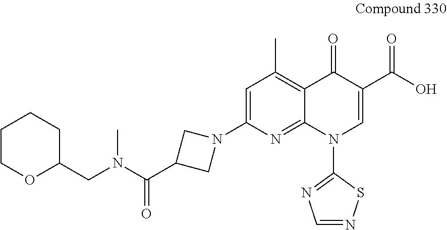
N1=C2C(=C(C)C=C1N1CC(C(N(CC3CCCCO3)C)=O)C1)C(=O)C(C(O)=O)=CN2C1=NC=NS1
